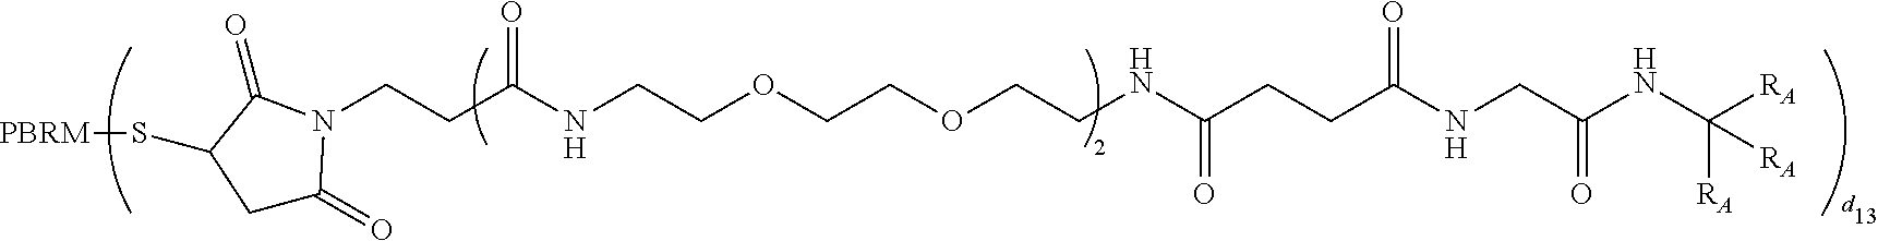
C(CC(NCCOCCOCCNC(CCC(NCC(NC([RA])([RA])[RA])=O)=O)=O)=O)N1C(=O)CC(S[PBRM])C1=O
